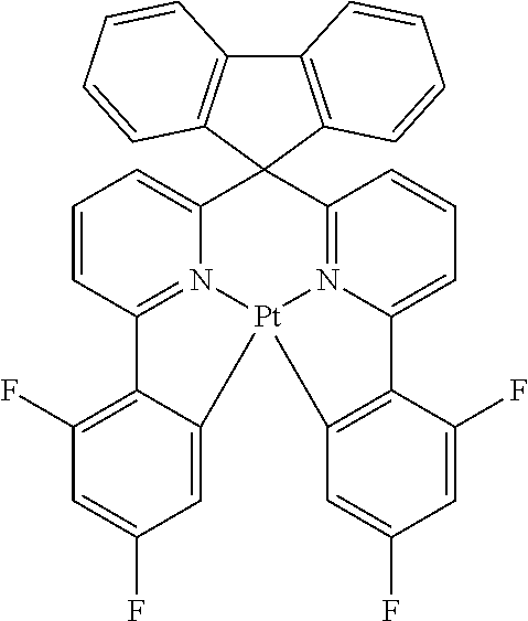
C1=CC=C2N3=C1C1=C(F)C=C(F)C=C1[Pt]31N3=C(C24C2=C(C5=C4C=CC=C5)C=CC=C2)C=CC=C3C2=C1C=C(F)C=C2F
